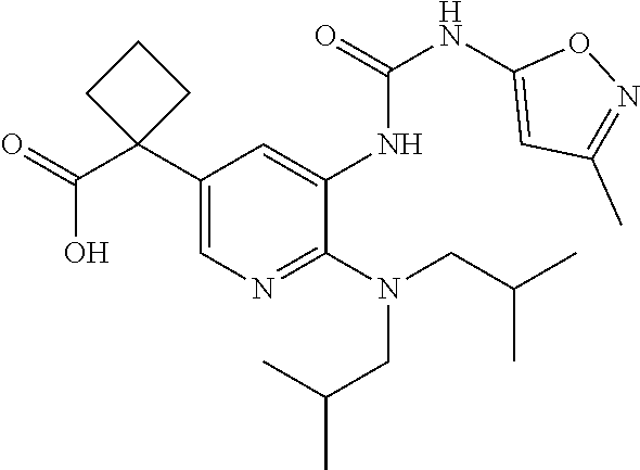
C1=C(C2(C(O)=O)CCC2)C=C(NC(NC2=CC(C)=NO2)=O)C(N(CC(C)C)CC(C)C)=N1
